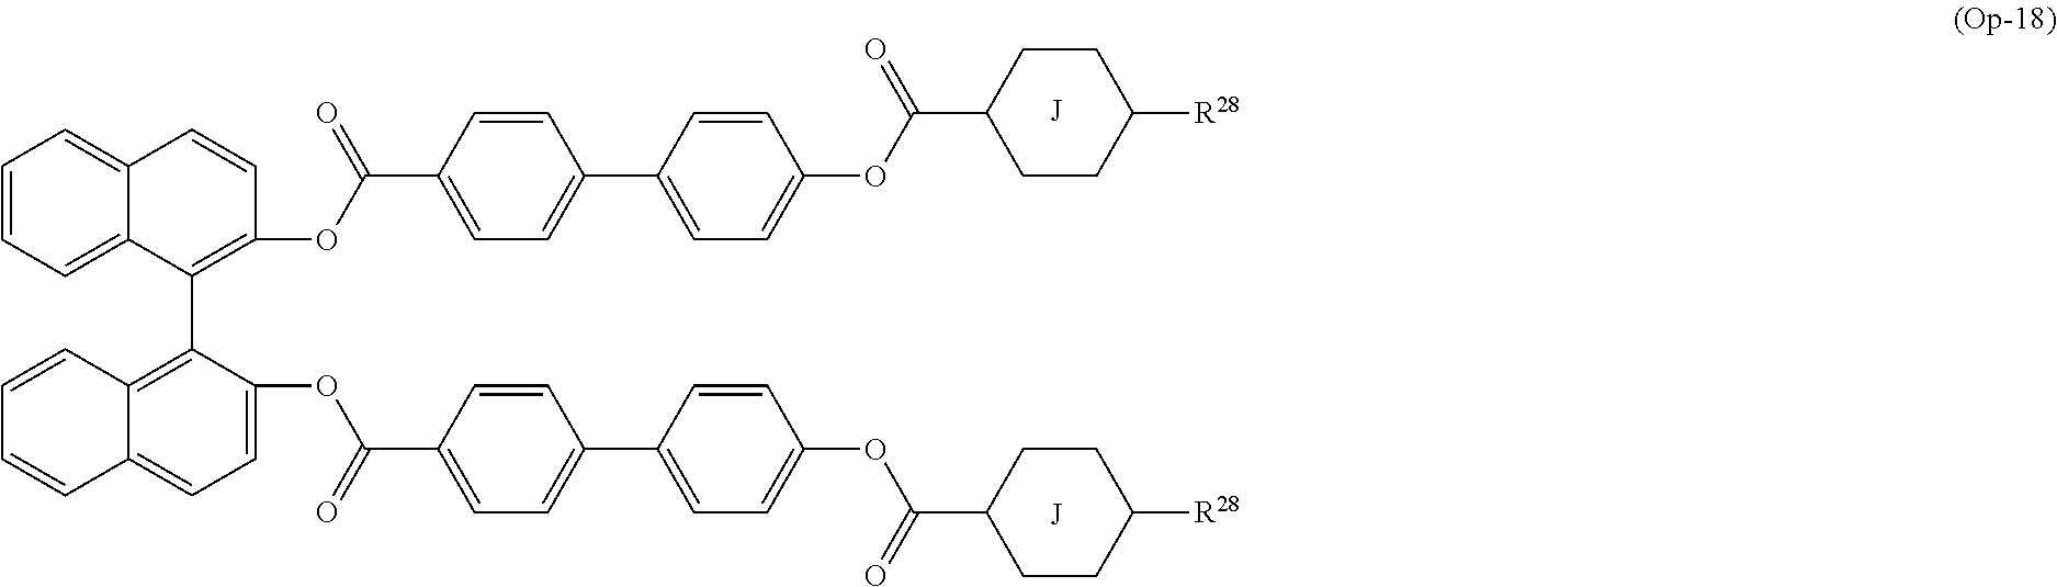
C1=CC=C2C(=C1)C=CC(OC(=O)C1=CC=C(C3=CC=C(OC(C4CCC([R28])CC4)=O)C=C3)C=C1)=C2C1=C2C(=CC=C1OC(C1=CC=C(C3=CC=C(OC(C4CCC([R28])CC4)=O)C=C3)C=C1)=O)C=CC=C2
